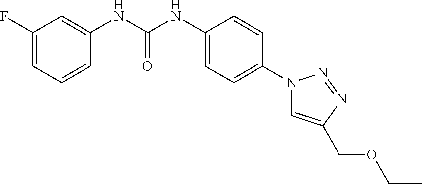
C1(F)=CC=CC(NC(NC2=CC=C(N3C=C(COCC)N=N3)C=C2)=O)=C1
